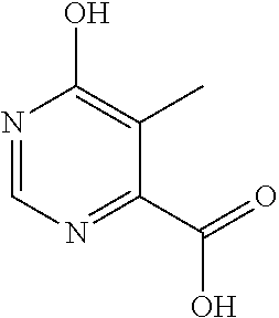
N1=CN=C(C(=O)O)C(C)=C1O
